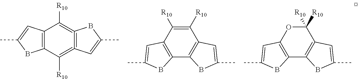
C12=C(C3=C(C([R10])([R10])O1)C=C(C)B3)BC(C)=C2.C12=C(C([R10])=C3=C(=C1[R10])BC(C)=C3)BC(C)=C2.C12=C(C3=C(C([R10])=C1[R10])C=C(C)B3)BC(C)=C2
